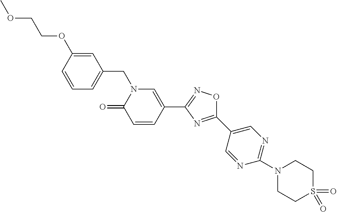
C1=CC(OCCOC)=CC(CN2C(=O)C=CC(C3=NOC(C4=CN=C(N5CCS(=O)(=O)CC5)N=C4)=N3)=C2)=C1
